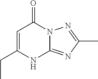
C(C1=CC(=O)N2C(=NC(C)=N2)N1)C
